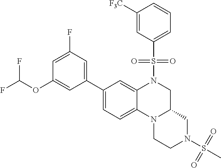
C1=C(F)C=C(C2=CC=C3C(=C2)N(S(C2=CC=CC([F3C])=C2)(=O)=O)CC2N3CCN(S(C)(=O)=O)C2)C=C1OC(F)F
